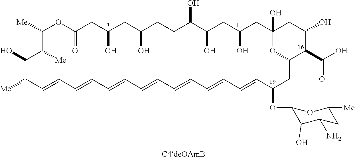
C1([Me])OC(=O)CC(O)CC(O)CCC(O)C(O)CC(O)CC2(O)CC(O)C(C(O)=O)C(CC(OC3C(O)C(N)CC([Me])O3)C=CC=CC=CC=CC=CC=CC=CC([Me])C(O)C1[Me])O2.[C4deOAmB]
